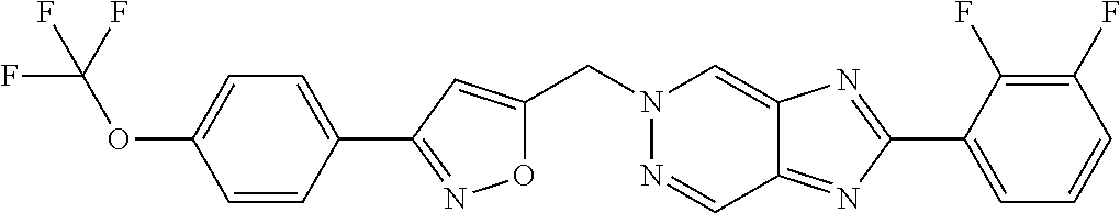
O1C(CN2N=CC3=NC(C4=CC=CC(F)=C4F)=NC3=C2)=CC(C2=CC=C(OC(F)(F)F)C=C2)=N1
